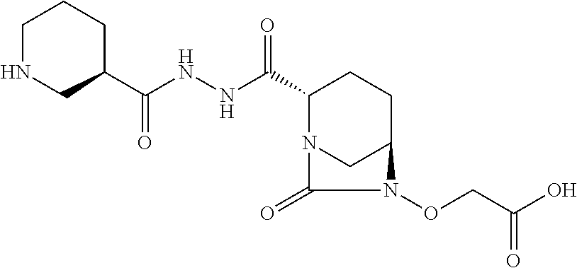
C(NNC(C1N2CC(CC1)N(OCC(O)=O)C2=O)=O)(=O)C1CCCNC1
